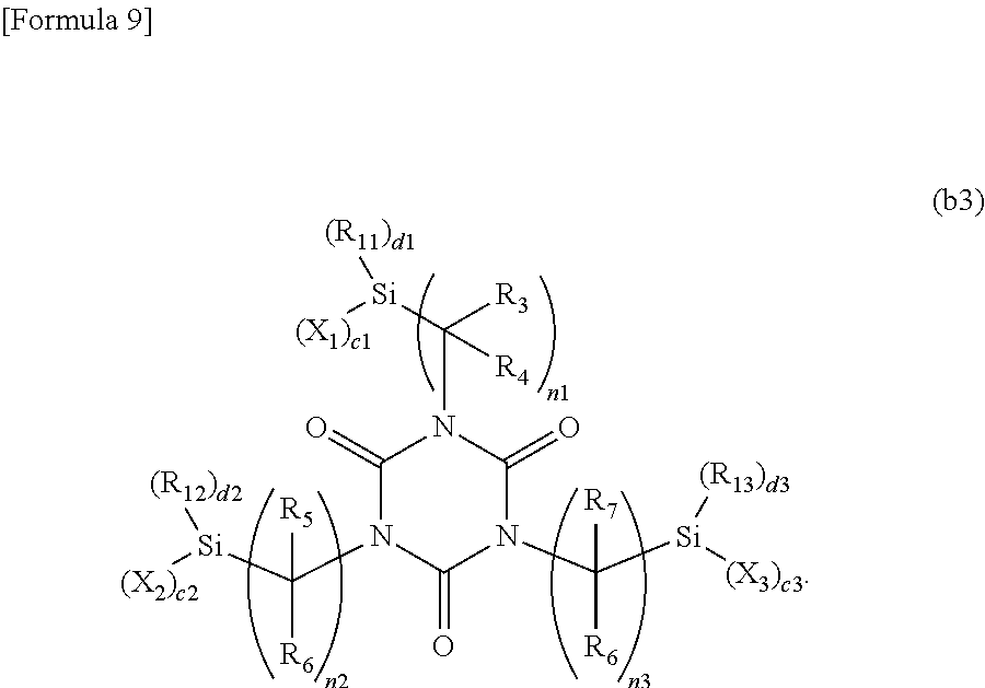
C1(=O)N(C([Si]([(X2)c2])[(R12)d2])([R5])[R6])C(=O)N(C([Si]([(X3)c3])[(R13)d3])([R7])[R6])C(=O)N1C([Si]([(R11)d1])[(X1)c1])([R3])[R4]
